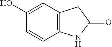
C12=C(NC(=O)C1)C=CC(O)=C2
